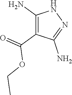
C1(N)=C(C(=O)OCC)C(N)=NN1
